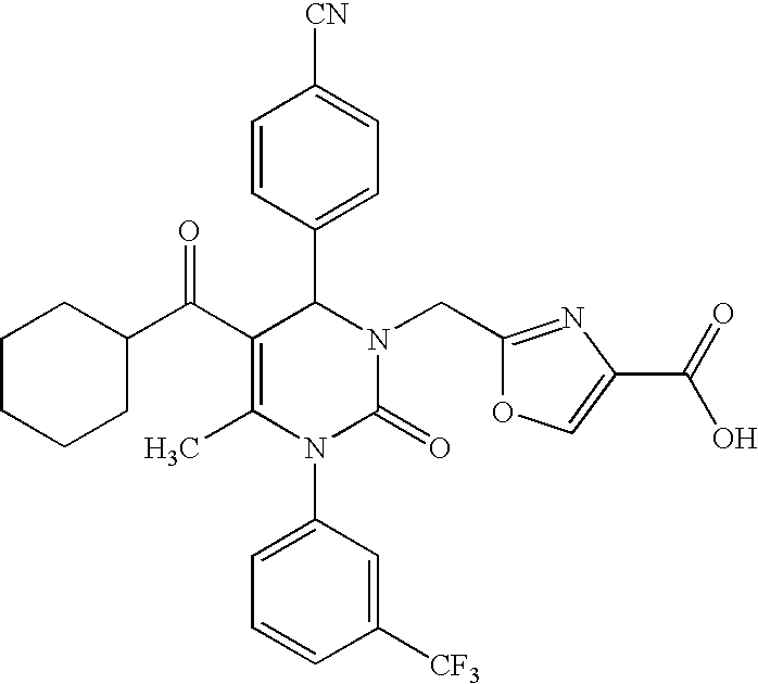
C1CCCC(C(C2=C(C)N(C3=CC=CC([CF3])=C3)C(=O)N(CC3=NC(C(=O)O)=CO3)C2C2=CC=C([CN])C=C2)=O)C1
